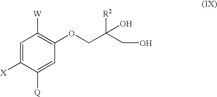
C1=C([X])C([Q])=CC(OCC(CO)([R2])O)=C1[W]
